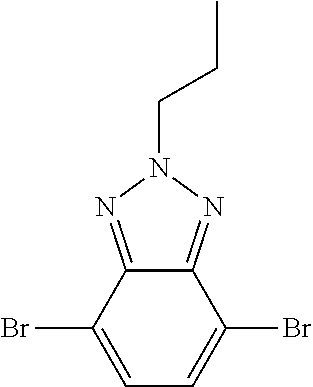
C1(Br)=CC=C(Br)C2=NN(CCC)N=C12
